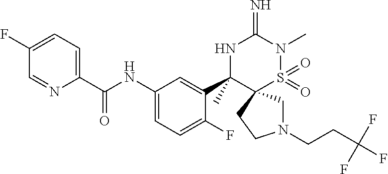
N1(CCC(F)(F)F)CC2(CC1)S(=O)(=O)N(C)C(=N)NC2(C1=CC(NC(C2=CC=C(F)C=N2)=O)=CC=C1F)C
